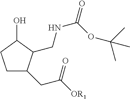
C1CC(O)C(CNC(=O)OC(C)(C)C)C1CC([OR1])=O
